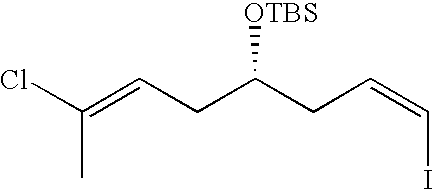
C(C)(Cl)=CCC(CC=CI)[OTBS]
